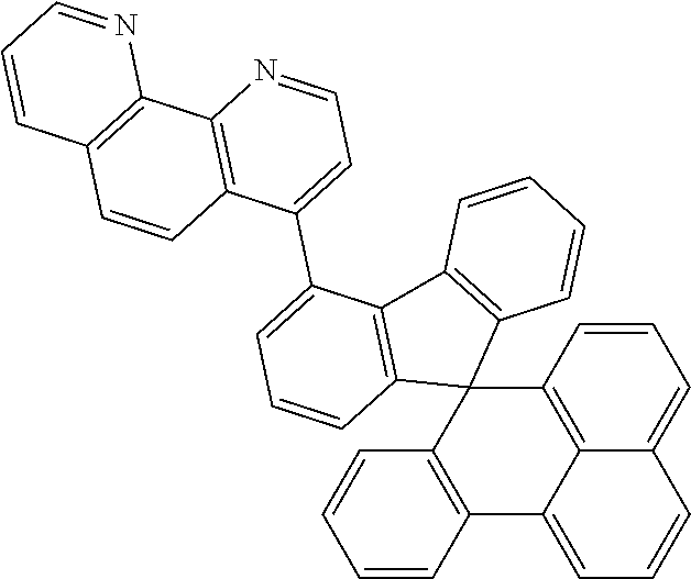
C12=C3C=CC=C1C=CC=C2C1=C(C32C3=C(C4=C2C=CC=C4C2=CC=NC4=C2C=CC2=C4N=CC=C2)C=CC=C3)C=CC=C1
